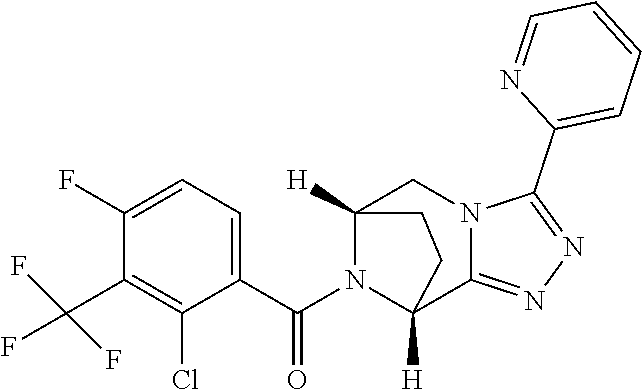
C1(C(F)(F)F)=C(Cl)C(C(N2C3([H])C4=NN=C(C5=CC=CC=N5)N4CC2([H])CC3)=O)=CC=C1F
